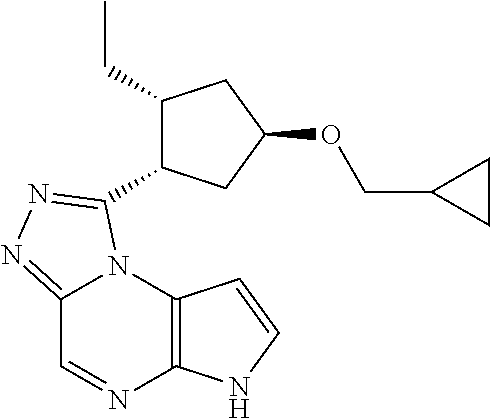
C12=NN=C(C3C(CC)CC(OCC4CC4)C3)N1C1=C(N=C2)NC=C1
